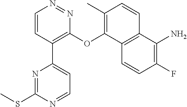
CSC1=NC(C2=C(OC3=C(C)C=CC4=C3C=CC(F)=C4N)N=NC=C2)=CC=N1
